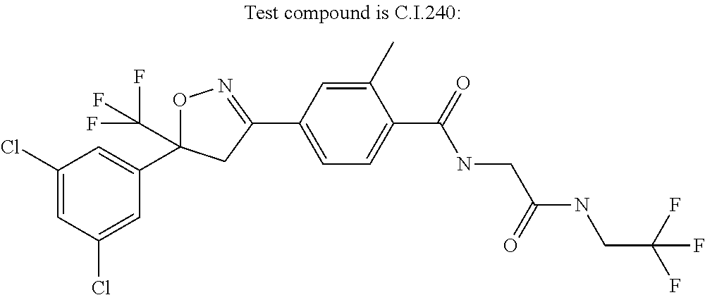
C1(Cl)=CC(Cl)=CC(C2(C(F)(F)F)ON=C(C3=CC=C(C(=O)NCC(NCC(F)(F)F)=O)C(C)=C3)C2)=C1
